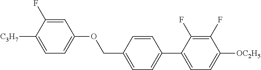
C1([C3H7])=CC=C(OCC2=CC=C(C3=CC=C([OC2H5])C(F)=C3F)C=C2)C=C1F
